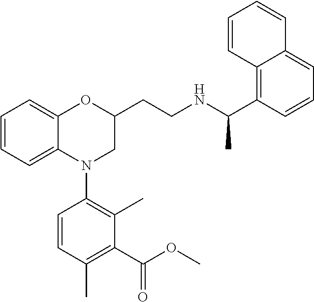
C1=CC=C2C(=C1)OC(CCNC(C1=C3C(=CC=C1)C=CC=C3)C)CN2C1=C(C)C(C(OC)=O)=C(C)C=C1
